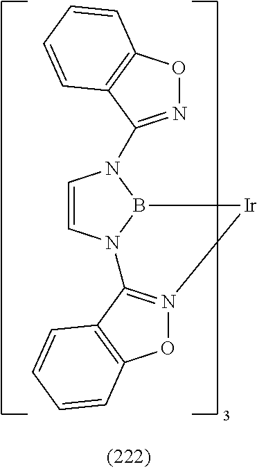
C1=CN2B(N1C1=NOC3=C1C=CC=C3)[Ir]N1=C2C2=C(O1)C=CC=C2
